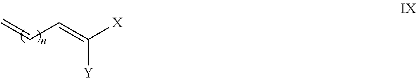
C=CC=C([X])[Y]
